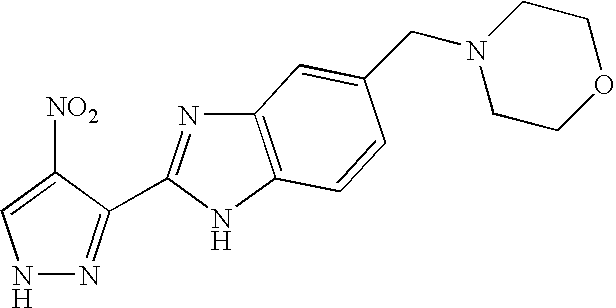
N1N=C(C2=NC3=C(N2)C=CC(CN2CCOCC2)=C3)C([NO2])=C1
